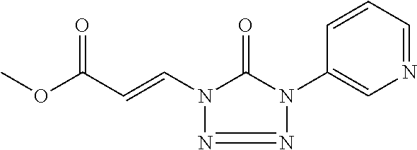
C(=CN1N=NN(C2=CN=CC=C2)C1=O)C(OC)=O
